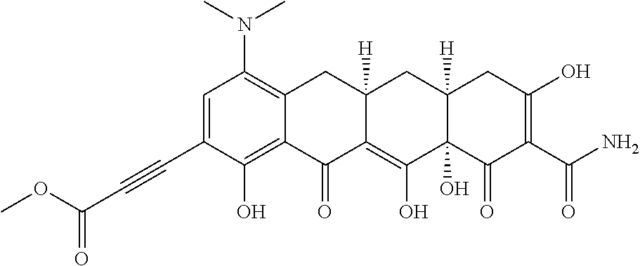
C1=C(C#CC(=O)OC)C(O)=C2C(=C1N(C)C)CC1([H])C(=C(O)C3(O)C([H])(C1)CC(O)=C(C(N)=O)C3=O)C2=O
